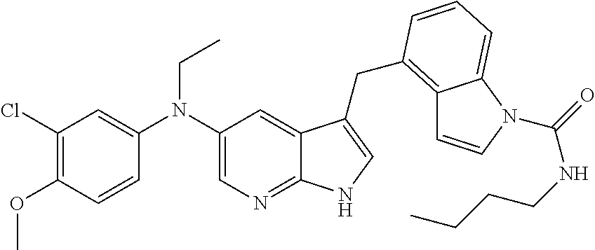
C12=NC=C(N(C3=CC(Cl)=C(OC)C=C3)CC)C=C1C(CC1=C3C=CN(C(=O)NCCCC)C3=CC=C1)=CN2
